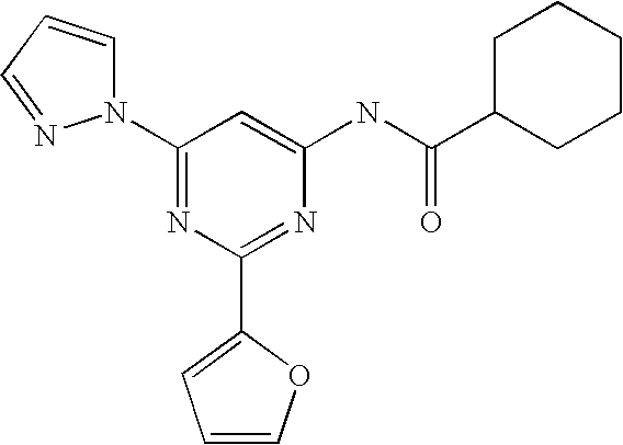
C1(N2C=CC=N2)=NC(C2=CC=CO2)=NC(NC(C2CCCCC2)=O)=C1
